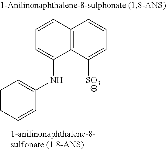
C12=C(C([SO3])=CC=C1)C(NC1=CC=CC=C1)=CC=C2
